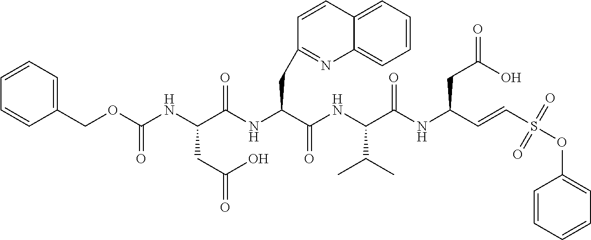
C1(COC(NC(C(NC(C(NC(C(NC(C=CS(OC2=CC=CC=C2)(=O)=O)CC(O)=O)=O)C(C)C)=O)CC2=NC3=CC=CC=C3C=C2)=O)CC(=O)O)=O)=CC=CC=C1
